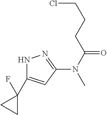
N1C(C2(F)CC2)=CC(N(C(CCCCl)=O)C)=N1
